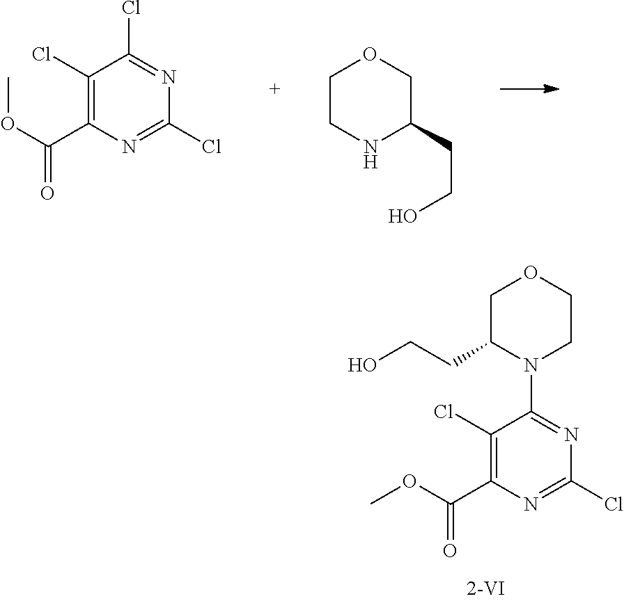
C1(Cl)=C(C(OC)=O)N=C(Cl)N=C1Cl.C1CNC(CCO)CO1.C1(Cl)=C(C(OC)=O)N=C(Cl)N=C1N1CCOCC1CCO
